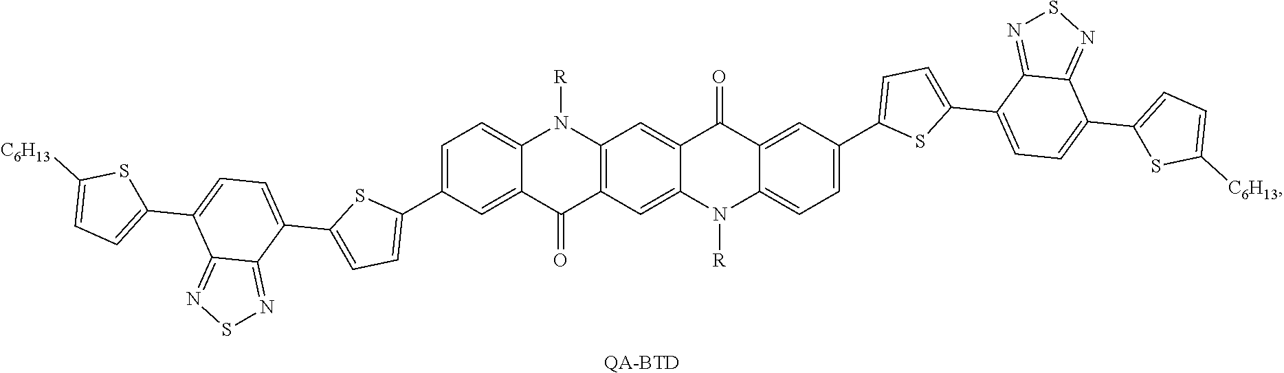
C12=CC3=C(C=C1N([R])C1=CC=C(C4=CC=C(C5=CC=C(C6=CC=C([C6H13])S6)C6=NSN=C56)S4)C=C1C2=O)C(=O)C1=CC(C2=CC=C(C4=CC=C(C5=CC=C([C6H13])S5)C5=NSN=C45)S2)=CC=C1N3[R].[QA-BTD]
